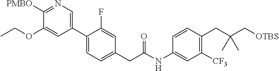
C1(C2=CN=C([PMBO])C(OCC)=C2)=CC=C(CC(NC2=CC([CF3])=C(CC(C[OTBS])(C)C)C=C2)=O)C=C1F
